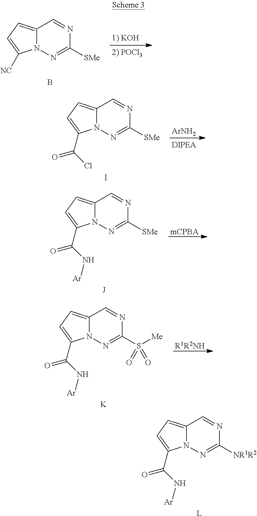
C12=CC=C([NC])N1N=C([SMe])N=C2.B.C12=CC=C(C(=O)Cl)N1N=C([SMe])N=C2.I.[ArNH2].[mCPBA].C12=CC=C(C(=O)N[Ar])N1N=C([SMe])N=C2.[J].C12=CC=C(C(=O)N[Ar])N1N=C([NR1R2])N=C2.[L].[R1R2NH].C12=CC=C(C(=O)N[Ar])N1N=C(S([Me])(=O)=O)N=C2.[K]
